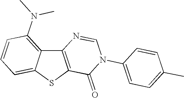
C12=C(SC3=CC=CC(N(C)C)=C13)C(=O)N(C1=CC=C(C)C=C1)C=N2
